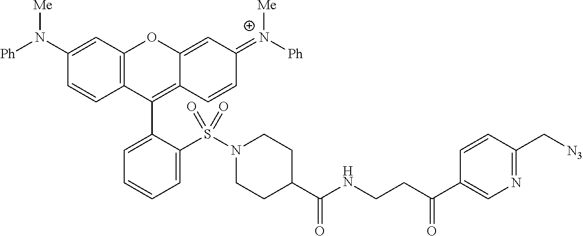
C1(N([Ph])[Me])=CC2=C(C=C1)C(C1=CC=CC=C1S(N1CCC(C(NCCC(C3=CN=C(C[N3])C=C3)=O)=O)CC1)(=O)=O)=C1C(=CC(=[N+]([Ph])[Me])C=C1)O2
